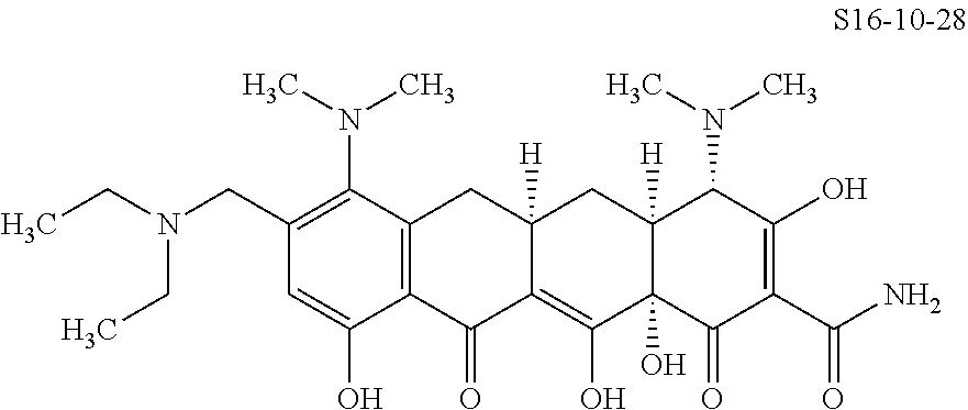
C12=C(C(=O)C3=C(O)C4(O)C([H])(CC3([H])C1)C(N(C)C)C(O)=C(C(N)=O)C4=O)C(O)=CC(CN(CC)CC)=C2N(C)C
